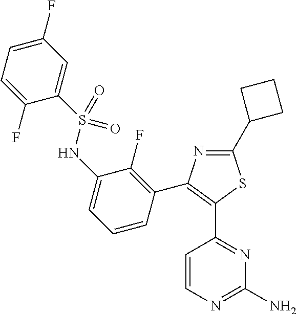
N1=C(C2CCC2)SC(C2=NC(N)=NC=C2)=C1C1=C(F)C(NS(C2=CC(F)=CC=C2F)(=O)=O)=CC=C1
